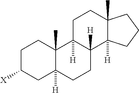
C1C([X])CC2([H])C(C)(C1)C1([H])C([H])(CC2)C2([H])C(C)(CC1)CCC2
